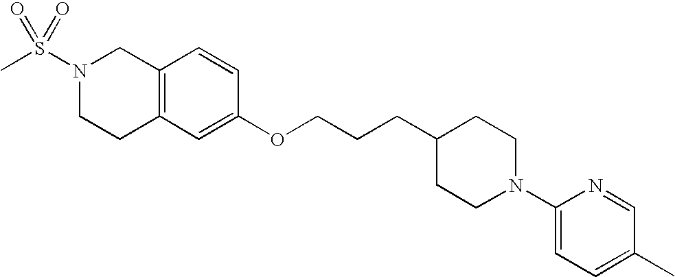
C12=C(C=C(OCCCC3CCN(C4=CC=C(C)C=N4)CC3)C=C1)CCN(S(C)(=O)=O)C2
